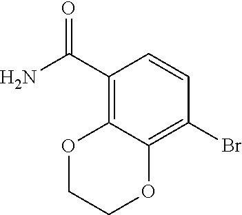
C1(C(N)=O)=C2C(=C(Br)C=C1)OCCO2
